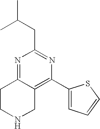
N1=C2C(=C(C3=CC=CS3)N=C1CC(C)C)CNCC2
